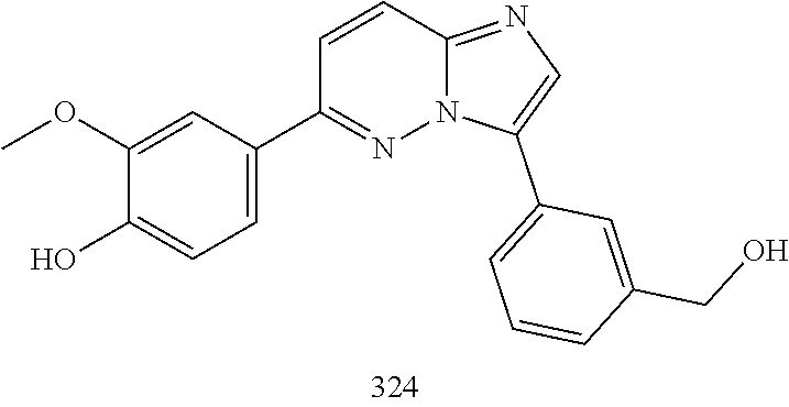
C1(C2=CC=C(O)C(OC)=C2)=NN2C(=NC=C2C2=CC=CC(CO)=C2)C=C1
